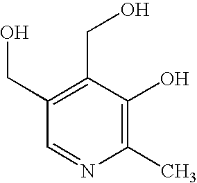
C1(C)=C(O)C(CO)=C(CO)C=N1
